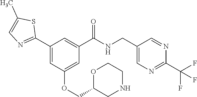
C1(C2=NC=C(C)S2)=CC(OCC2CNCCO2)=CC(C(NCC2=CN=C(C(F)(F)F)N=C2)=O)=C1
